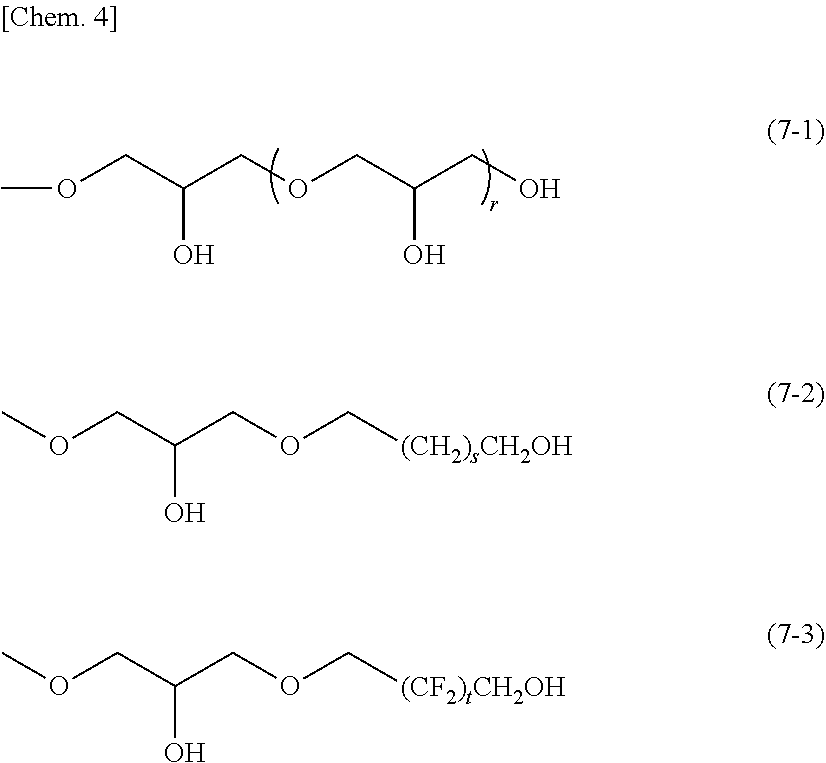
COCC(COCC(CO)O)O.COCC(COC[(CH2)sCH2OH])O.COCC(COC[(CF2)tCH2OH])O
